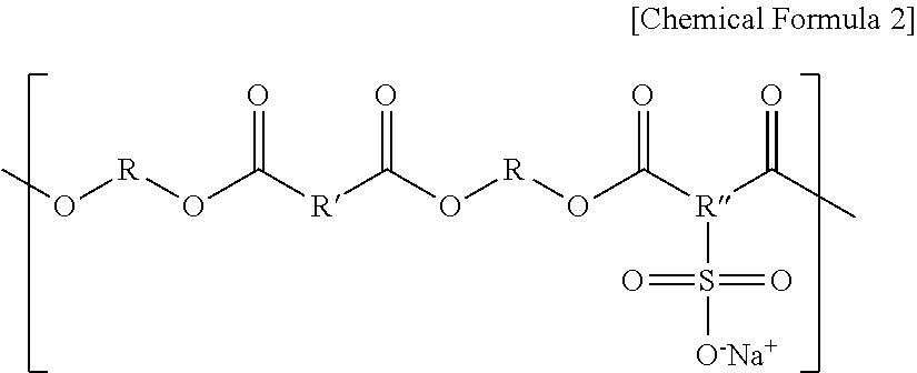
CO[R]OC([R]C(O[R]OC([R](C(C)=O)S([O-Na+])(=O)=O)=O)=O)=O
